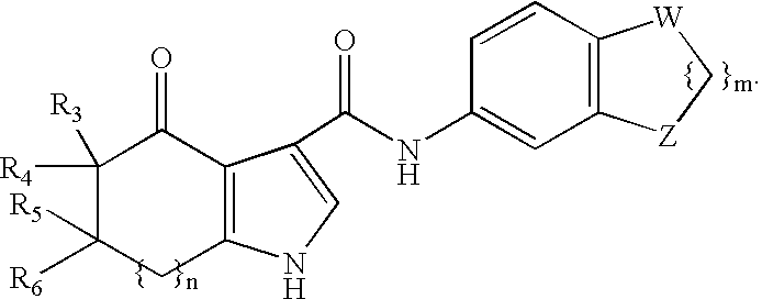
C12=C(C(C(=O)NC3=CC4=C(C=C3)[W]C[Z]4)=CN1)C(=O)C([R4])([R3])C([R6])([R5])C2
